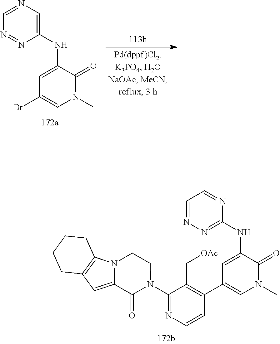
C1=NC=C(NC2=CC(Br)=CN(C)C2=O)N=N1.C1=NN=C(NC2=CC(C3=C(C[OAc])C(N4C(=O)C5=CC6=C(N5CC4)CCCC6)=NC=C3)=CN(C)C2=O)N=C1
